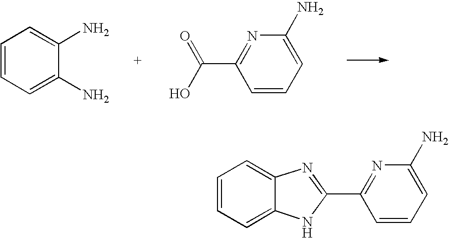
C1=CC=C(N)C(N)=C1.C1(C(=O)O)=NC(N)=CC=C1.C1=CC=C2C(=C1)N=C(C1=NC(N)=CC=C1)N2
